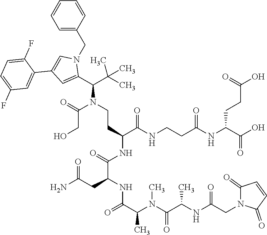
C(N(C(CO)=O)CCC(C(NCCC(NC(CCC(=O)O)C(=O)O)=O)=O)NC(C(NC(C(C)N(C(=O)C(C)NC(=O)CN1C(=O)C=CC1=O)C)=O)CC(N)=O)=O)(C(C)(C)C)C1=CC(C2=CC(F)=CC=C2F)=CN1CC1=CC=CC=C1
